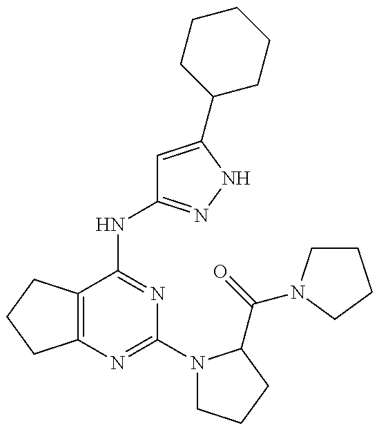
C12=C(CCC1)C(NC1=NNC(C3CCCCC3)=C1)=NC(N1CCCC1C(=O)N1CCCC1)=N2
